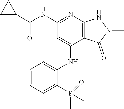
C(NC1=NC2=C(C(NC3=CC=CC=C3P(C)(C)=O)=C1)C(=O)N(C)N2)(=O)C1CC1
